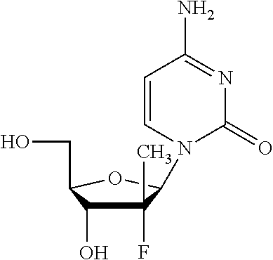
C1(F)(C)C(O)C(CO)OC1N1C(=O)N=C(N)C=C1
